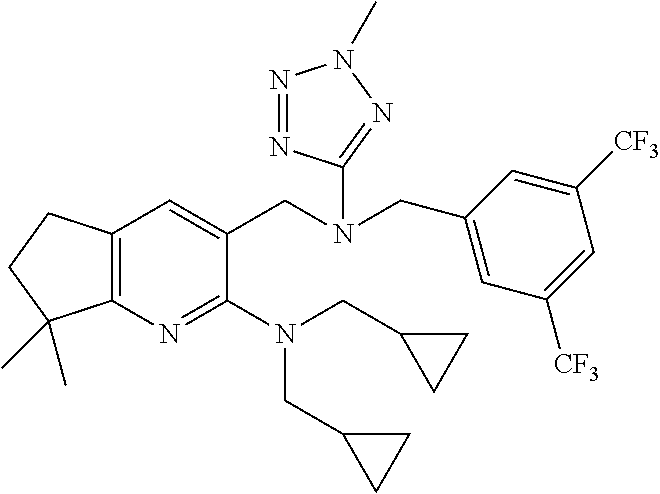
C(C1=CC([CF3])=CC([CF3])=C1)N(CC1=CC2=C(N=C1N(CC1CC1)CC1CC1)C(C)(C)CC2)C1=NN(C)N=N1
